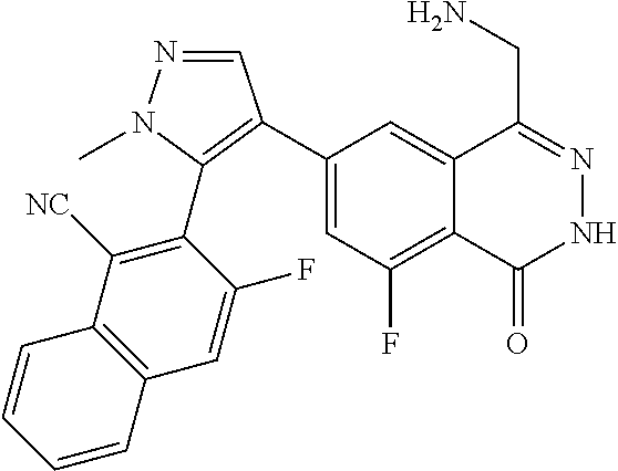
C1(C2=C(C3=C([NC])C4=C(C=C3F)C=CC=C4)N(C)N=C2)=CC(F)=C2C(=C1)C(CN)=NNC2=O
